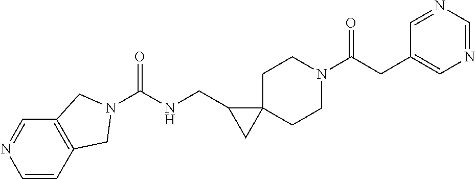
C12=C(C=CN=C1)CN(C(NCC1CC13CCN(C(CC1=CN=CN=C1)=O)CC3)=O)C2
